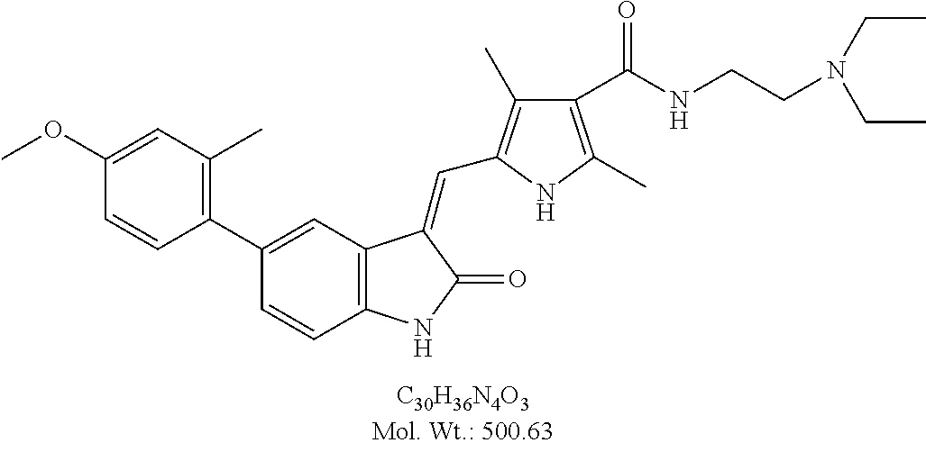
C1(C2=C(C)C=C(OC)C=C2)=CC2=C(C=C1)NC(=O)C2=CC1=C(C)C(C(NCCN(CC)CC)=O)=C(C)N1
